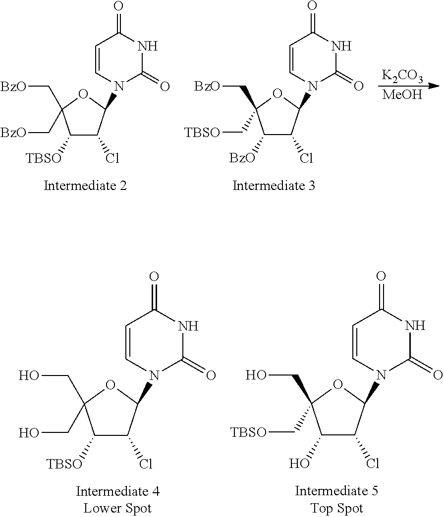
[K2CO3].[MeOH].C1([TBSO])C(Cl)C(N2C=CC(=O)NC2=O)OC1(C[BzO])C[BzO].C1([BzO])C(Cl)C(N2C=CC(=O)NC2=O)OC1(C[BzO])C[TBSO].C1([TBSO])C(Cl)C(N2C=CC(=O)NC2=O)OC1(CO)CO.C1(O)C(Cl)C(N2C=CC(=O)NC2=O)OC1(CO)C[TBSO]
